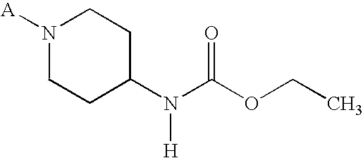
[A]N1CCC(N(C(OCC)=O)[H])CC1
